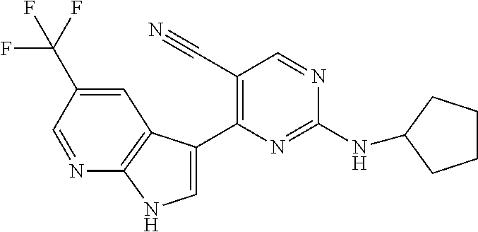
N(C1=NC(C2=CNC3=C2C=C(C(F)(F)F)C=N3)=C(C#N)C=N1)C1CCCC1
